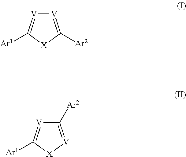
[V]1=C([Ar2])[X]C([Ar1])=[V]1.C1([Ar2])=[V][X]C([Ar1])=[V]1
